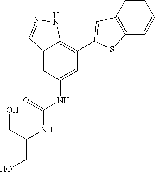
C12=CC(NC(NC(CO)CO)=O)=CC(C3=CC4=C(S3)C=CC=C4)=C1NN=C2
